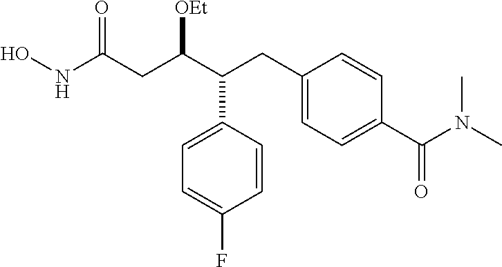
C1=CC(C(C(CC(NO)=O)[OEt])CC2=CC=C(C(N(C)C)=O)C=C2)=CC=C1F
